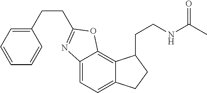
C12=CC=C3C(=C1OC(CCC1=CC=CC=C1)=N2)C(CCNC(C)=O)CC3
